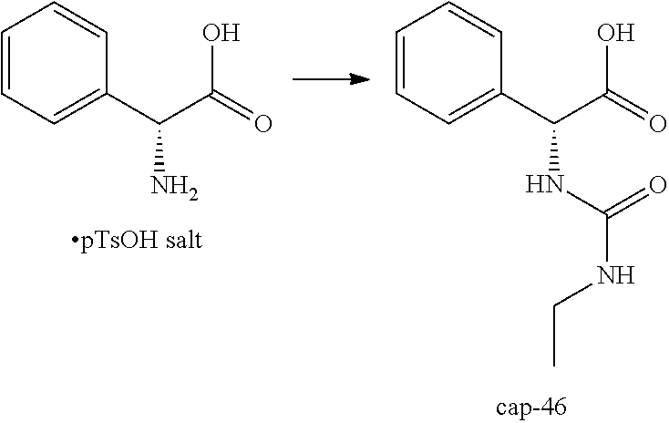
C1=CC=C(C(C(=O)O)N)C=C1.C1=CC=C(C(C(=O)O)NC(=O)NCC)C=C1
